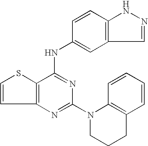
C12=C(C(NC3=CC4=C(C=C3)NN=C4)=NC(N3CCCC4=C3C=CC=C4)=N1)SC=C2
